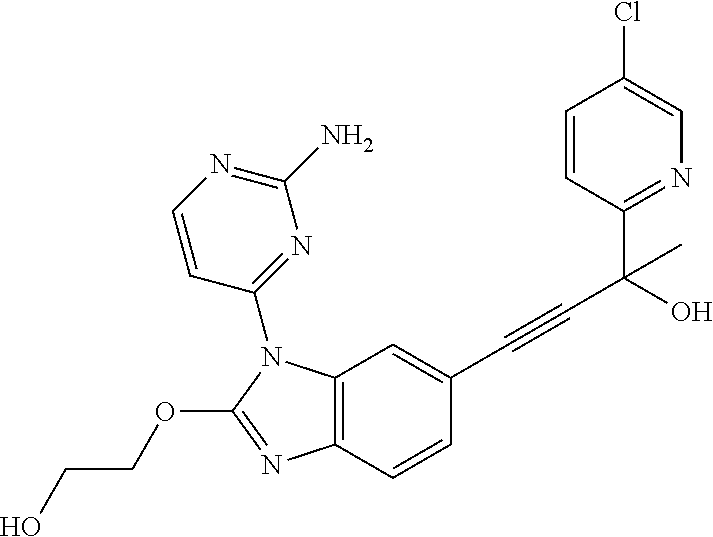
C12=C(C=CC(C#CC(C3=NC=C(Cl)C=C3)(C)O)=C1)N=C(OCCO)N2C1=NC(N)=NC=C1
